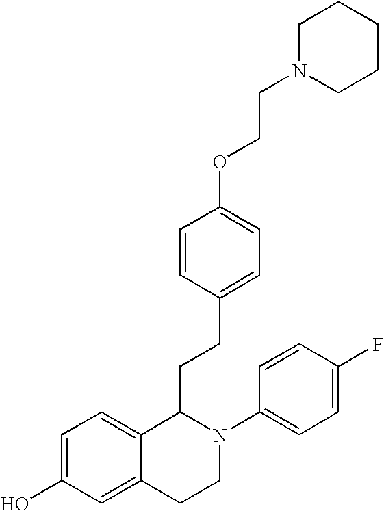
C1=C(O)C=C2C(=C1)C(CCC1=CC=C(OCCN3CCCCC3)C=C1)N(C1=CC=C(F)C=C1)CC2
